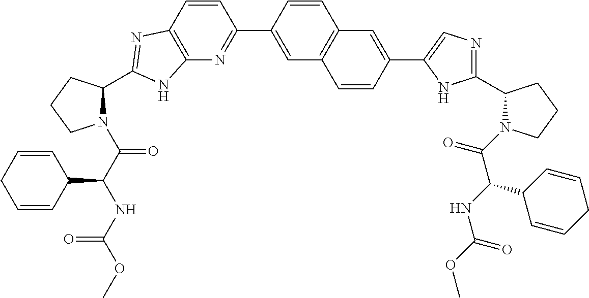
C12=C(C=CC(C3=CC4=C(C=C3)C=C(C3=CN=C(C5N(C(C(NC(=O)OC)C6C=CCC=C6)=O)CCC5)N3)C=C4)=N1)N=C(C1N(C(C(NC(OC)=O)C3C=CCC=C3)=O)CCC1)N2
